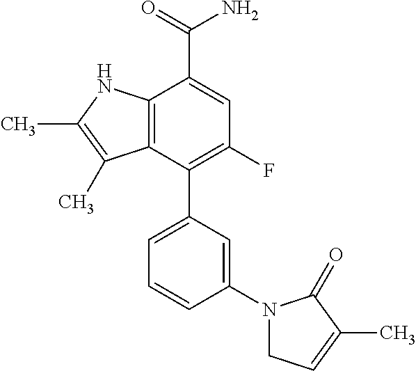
C12=C(C(C3=CC=CC(N4CC=C(C)C4=O)=C3)=C(F)C=C1C(=O)N)C(C)=C(C)N2
